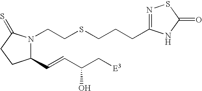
C(SCCN1C(C=CC(C[E3])O)CCC1=S)CCC1=NSC(=O)N1
